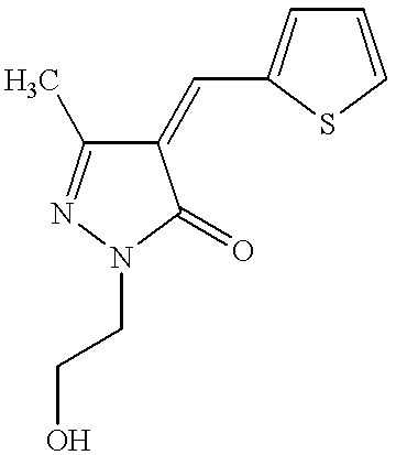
C1(=CC2=CC=CS2)C(C)=NN(CCO)C1=O
